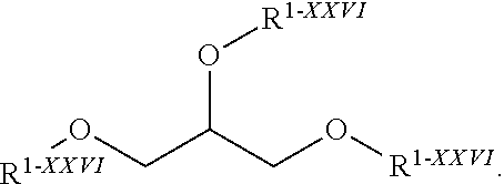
O(C(CO[R1-XXVI])CO[R1-XXVI])[R1-XXVI]
